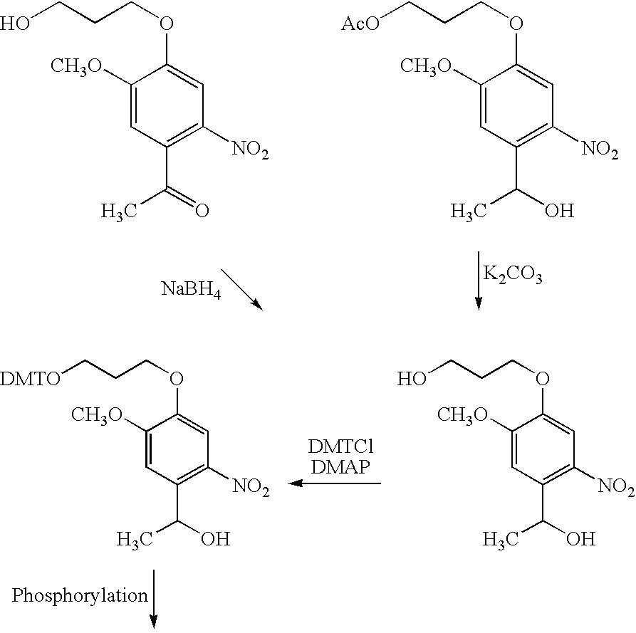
C1([CH3O])=CC(C(O)C)=C([NO2])C=C1OCCC[AcO].C1([CH3O])=CC(C(=O)C)=C([NO2])C=C1OCCCO.[NaBH4].[K2CO3].C1([CH3O])=CC(C(O)C)=C([NO2])C=C1OCCC[DMTO].C1([CH3O])=CC(C(O)C)=C([NO2])C=C1OCCCO
